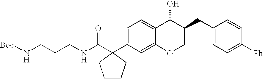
C(CCNC(=O)C1(C2=CC=C3C(=C2)OCC(CC2=CC=C([Ph])C=C2)C3O)CCCC1)N[Boc]
